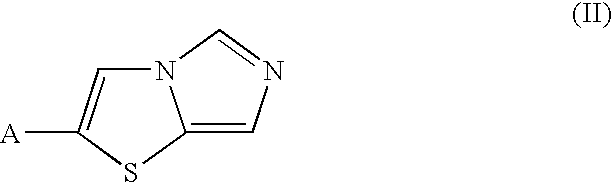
N12C=C([A])SC1=CN=C2
